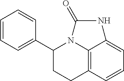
C12=C3C=CC=C1NC(=O)N2C(C1=CC=CC=C1)CC3
